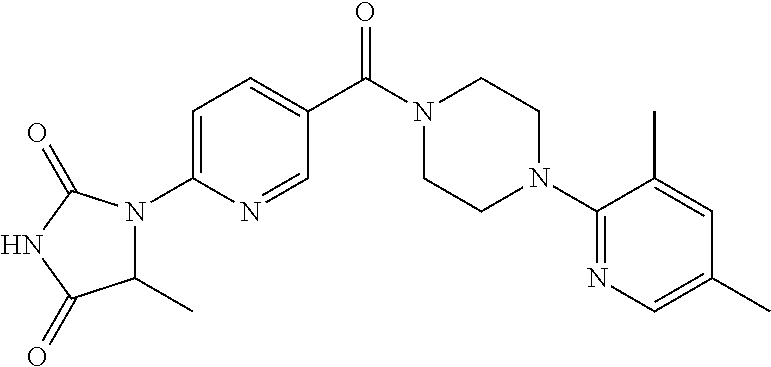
C1=C(N2C(C)C(=O)NC2=O)N=CC(C(N2CCN(C3=NC=C(C)C=C3C)CC2)=O)=C1
